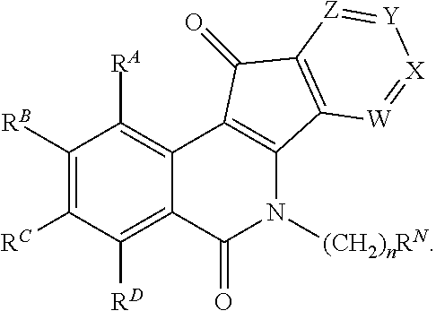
C1([RB])=C([RC])C([RD])=C2C(=C1[RA])C1=C(N([(CH2)nRN])C2=O)C2=C(C1=O)[Z]=[Y][X]=[W]2
